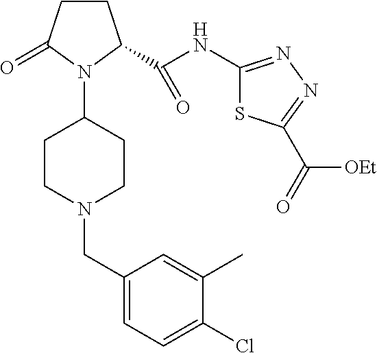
C1CC(=O)N(C2CCN(CC3=CC=C(Cl)C(C)=C3)CC2)C1C(NC1=NN=C(C(=O)[OEt])S1)=O
